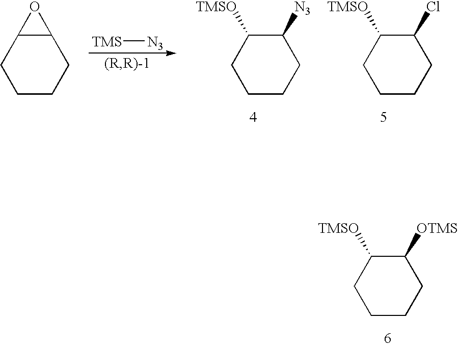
[TMS][N3].C1CCC(Cl)C([TMSO])C1.C1CCC([N3])C([TMSO])C1.C1CCC2C(C1)O2.C1CCC([OTMS])C([TMSO])C1
